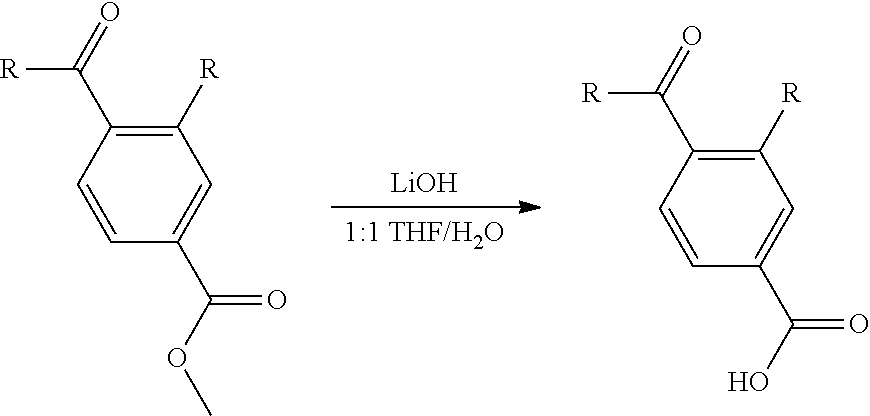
[LiOH].[1:1 THF/H2O].C1([R])=C(C(=O)[R])C=CC(C(OC)=O)=C1.C1([R])=C(C(=O)[R])C=CC(C(O)=O)=C1
